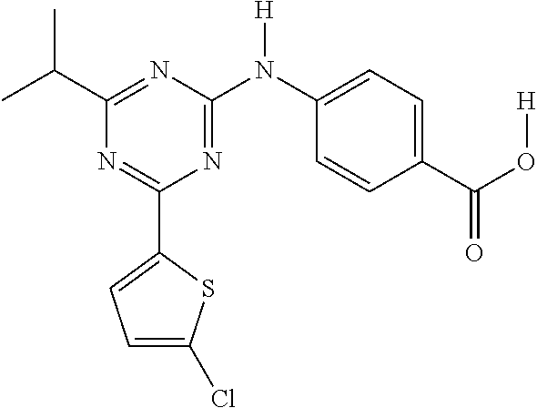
C1(C2=CC=C(Cl)S2)=NC(C(C)C)=NC(N(C2=CC=C(C(O[H])=O)C=C2)[H])=N1
